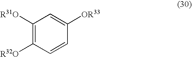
C1([R31O])=C([R32O])C=CC([OR33])=C1
